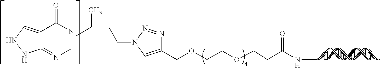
C1(COCCOCCC(NC)=O)=CN(CCC(C)C)N=N1.C12=CNNC1=NC=NC2=O
